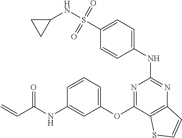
S(C1=CC=C(NC2=NC3=C(C(OC4=CC=CC(NC(C=C)=O)=C4)=N2)SC=C3)C=C1)(NC1CC1)(=O)=O
